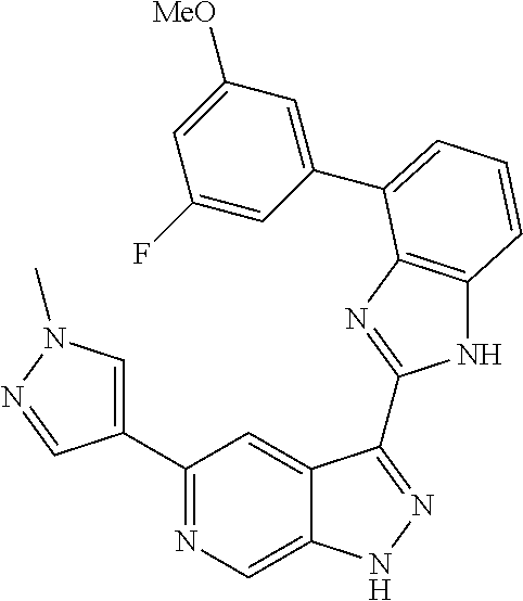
C1(C2=NC=C3C(=C2)C(C2=NC4=C(N2)C=CC=C4C2=CC([MeO])=CC(F)=C2)=NN3)=CN(C)N=C1
